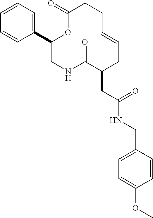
C1(C2=CC=CC=C2)CNC(=O)C(CC(NCC2=CC=C(OC)C=C2)=O)CC=CCCC(=O)O1
